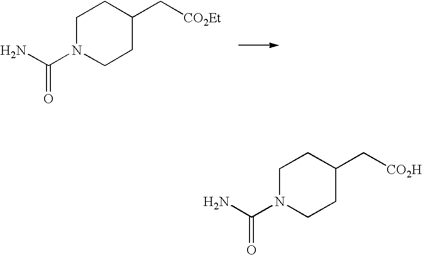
C1N(C(N)=O)CCC(C[CO2Et])C1.C1N(C(N)=O)CCC(C[CO2H])C1
